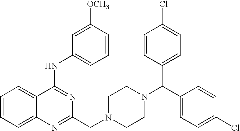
C1(NC2=CC=CC([OCH3])=C2)=NC(CN2CCN(C(C3=CC=C(Cl)C=C3)C3=CC=C(Cl)C=C3)CC2)=NC2=CC=CC=C12
